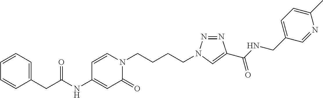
C(C(NC1=CC(=O)N(CCCCN2N=NC(C(NCC3=CC=C(C)N=C3)=O)=C2)C=C1)=O)C1=CC=CC=C1
